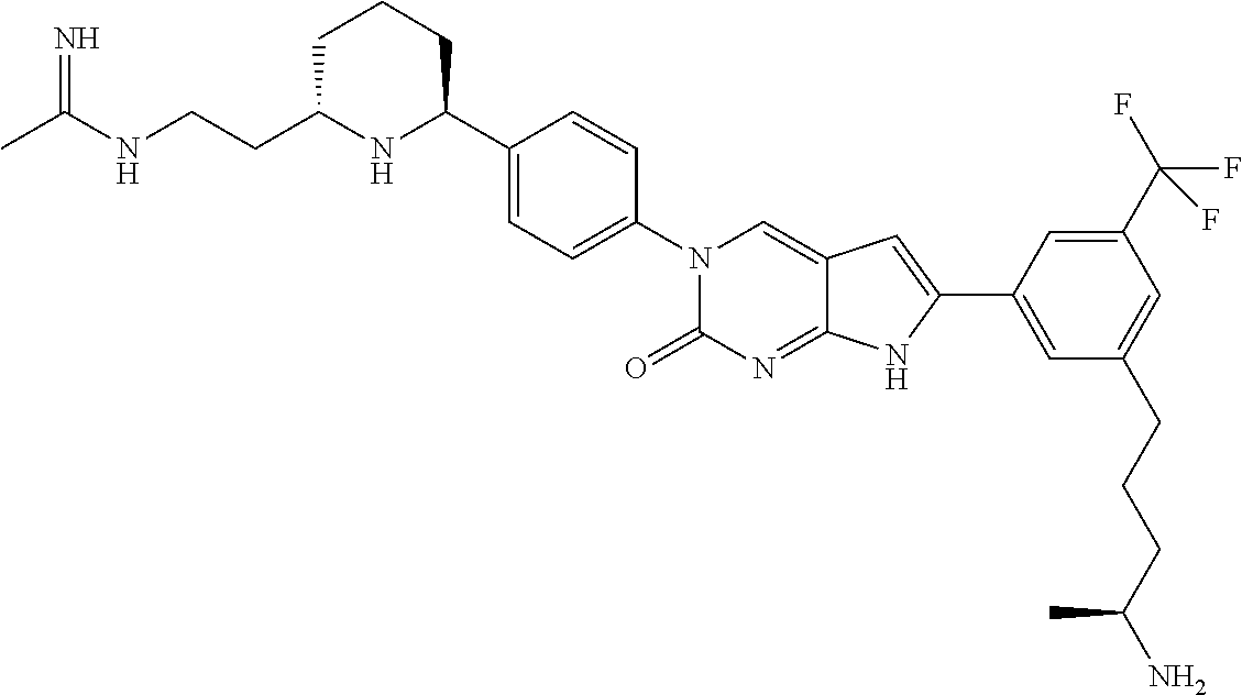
CC(NCCC1NC(C2=CC=C(N3C(=O)N=C4C(=C3)C=C(C3=CC(CCCC(N)C)=CC(C(F)(F)F)=C3)N4)C=C2)CCC1)=N
